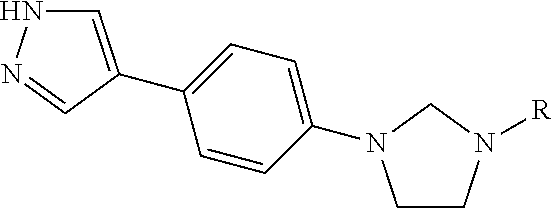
C1=C(C2=CC=C(N3CCN([R])C3)C=C2)C=NN1
